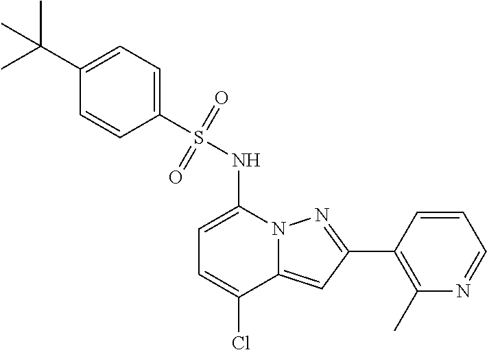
C1=C(NS(C2=CC=C(C(C)(C)C)C=C2)(=O)=O)N2C(=CC(C3=C(C)N=CC=C3)=N2)C(Cl)=C1
